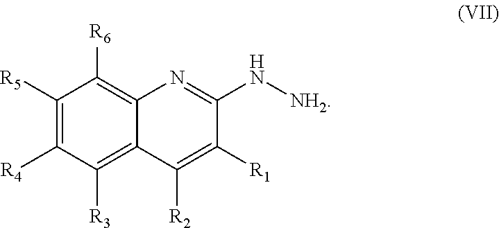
C1([R5])=C([R4])C([R3])=C2C(=C1[R6])N=C(N[NH2])C([R1])=C2[R2]
